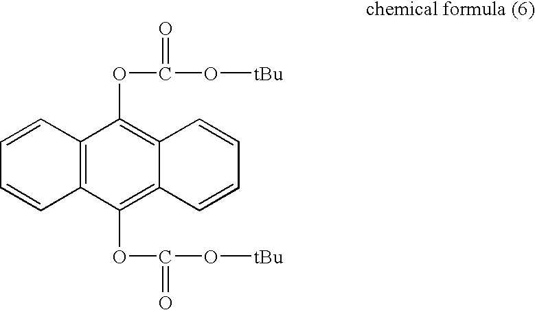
C12=C(C=CC=C1)C(OC(O[tBu])=O)=C1C(=C2OC(O[tBu])=O)C=CC=C1
